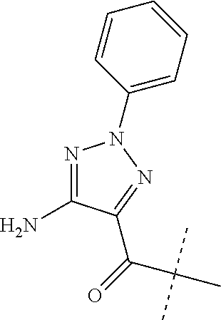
N1=C(C(C(C)(C)C)=O)C(N)=NN1C1=CC=CC=C1
